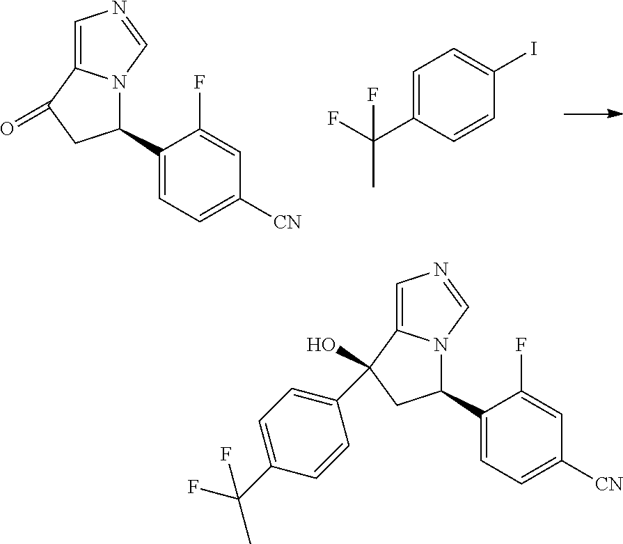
C1(C2N3C(=CN=C3)C(=O)C2)=CC=C([CN])C=C1F.C1=C(C(F)(C)F)C=CC(I)=C1.C1(C2N3C(=CN=C3)C(C3=CC=C(C(C)(F)F)C=C3)(O)C2)=CC=C([CN])C=C1F
